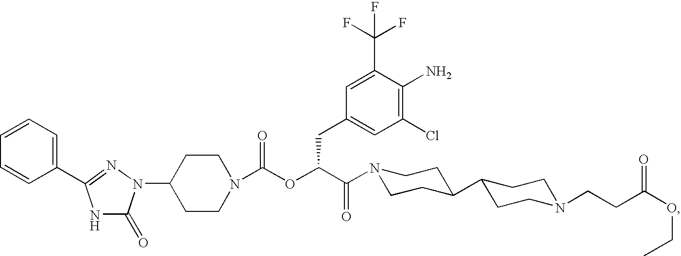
C1(N2C(=O)NC(C3=CC=CC=C3)=N2)CCN(C(OC(C(=O)N2CCC(C3CCN(CCC(OCC)=O)CC3)CC2)CC2=CC(Cl)=C(N)C(C(F)(F)F)=C2)=O)CC1
